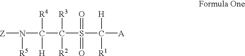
[Z]N([R5])C(C(S(C([A])([H])[R1])(=O)=O)([R2])[R3])([H])[R4]
